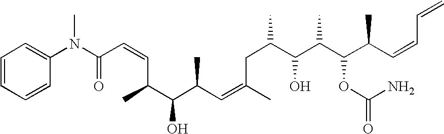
C(C=CC(C(C(C=C(C)CC(C)C(C(C(C(C=CC=C)C)OC(=O)N)C)O)C)O)C)(=O)N(C)C1=CC=CC=C1
